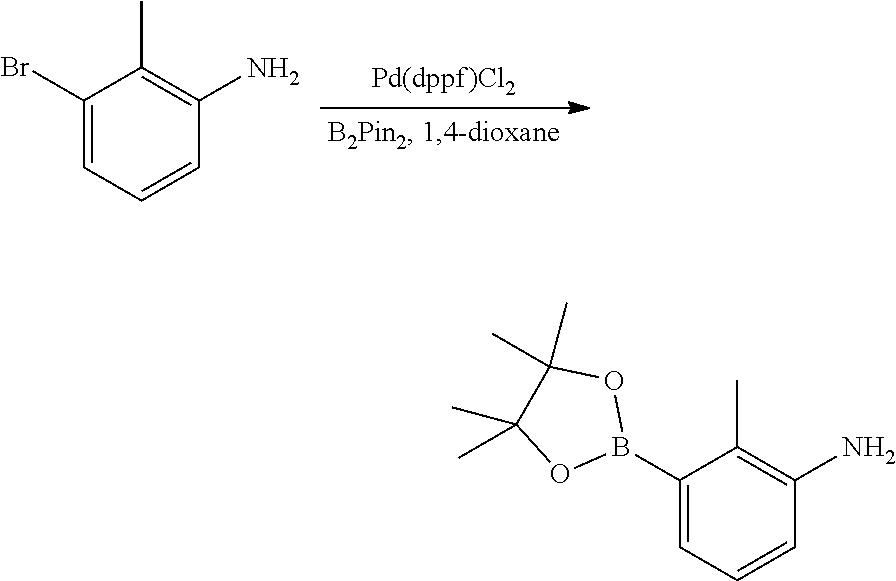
C1(Br)=CC=CC(N)=C1C.C1(B2OC(C)(C)C(C)(C)O2)=CC=CC(N)=C1C
